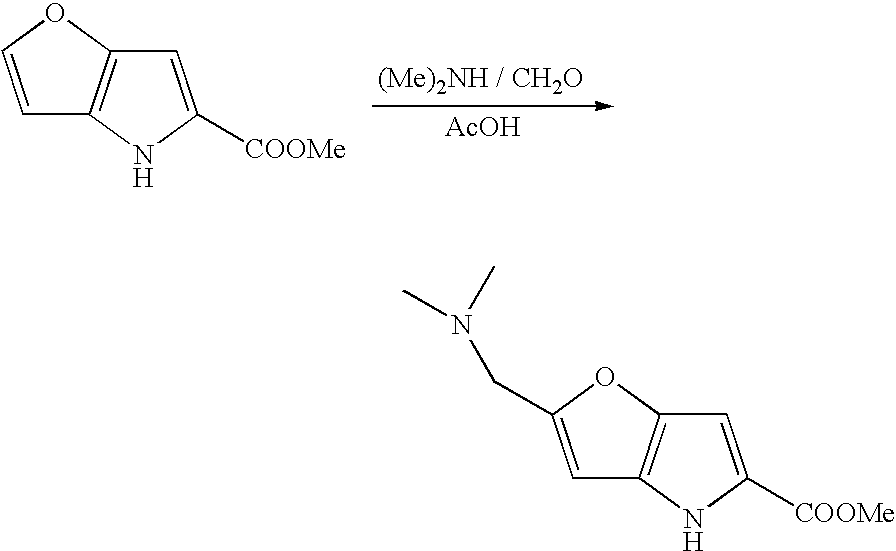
C12=C(OC=C1)C=C([COOMe])N2.[AcOH].C12=C(OC(CN(C)C)=C1)C=C([COOMe])N2
